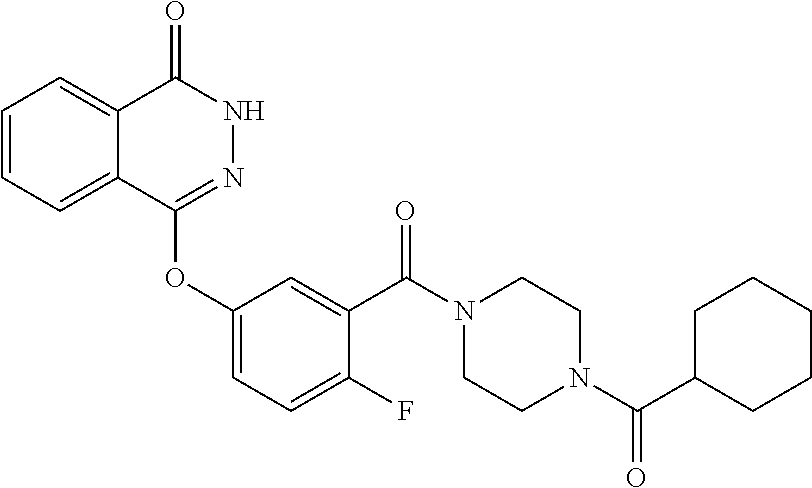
C1=CC=C2C(=C1)C(=O)NN=C2OC1=CC=C(F)C(C(N2CCN(C(C3CCCCC3)=O)CC2)=O)=C1
